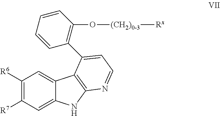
C1([R6])=C([R7])C=C2C(=C1)C1=C(N2)N=CC=C1C1=C(O[(CH2)0-3][Rx])C=CC=C1
